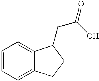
C1=CC=C2C(=C1)C(CC(O)=O)CC2
